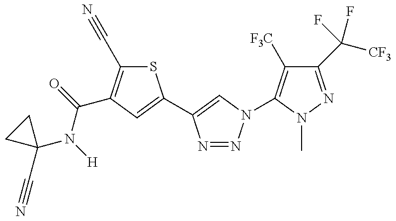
C1(N(C(=O)C2=C(C#N)SC(C3=CN(C4=C([F3C])C(C([CF3])(F)F)=NN4C)N=N3)=C2)[H])(C#N)CC1
